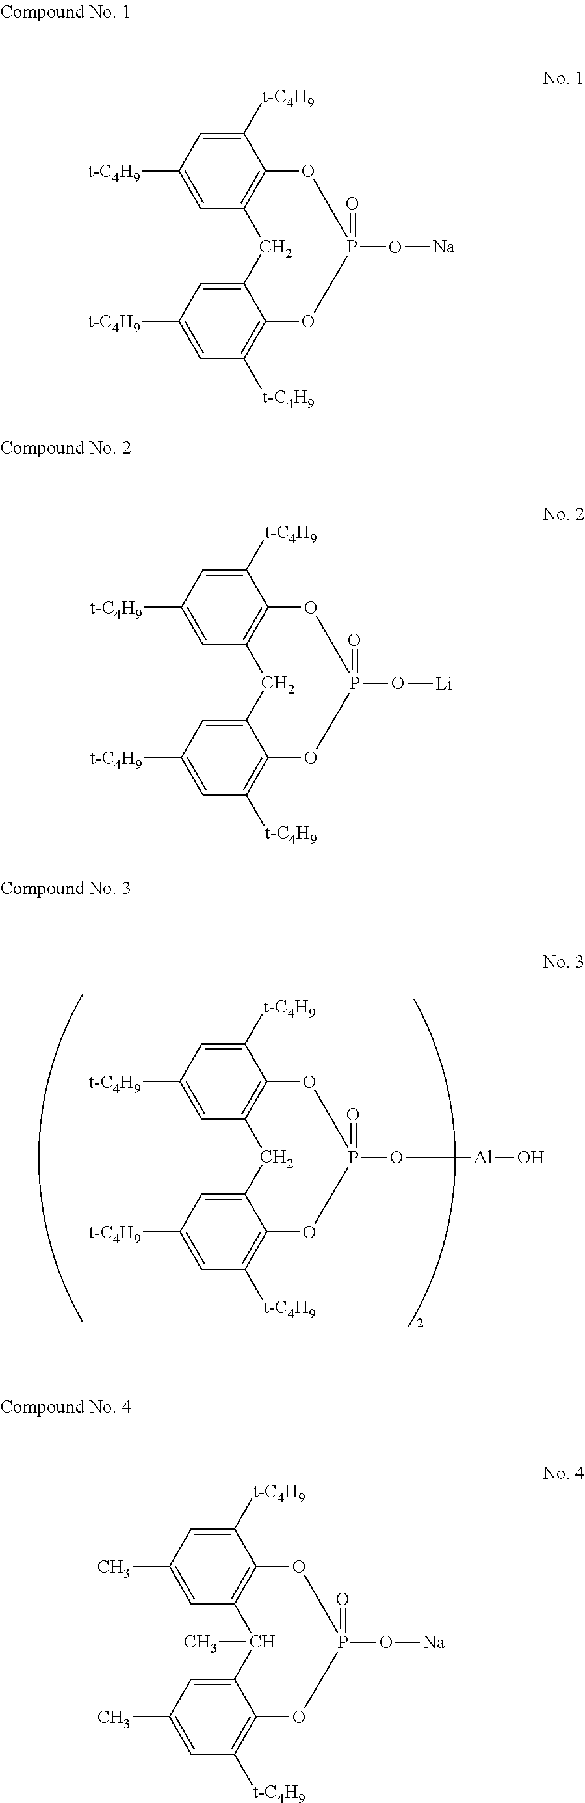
C1([t-C4H9])=CC([t-C4H9])=CC2=C1OP(O[Al]O)(=O)OC1=C([t-C4H9])C=C([t-C4H9])C=C1C2.C1([t-C4H9])=CC([t-C4H9])=CC2=C1OP(O[Na])(=O)OC1=C([t-C4H9])C=C([t-C4H9])C=C1C2.C1([t-C4H9])=CC([t-C4H9])=CC2=C1OP(O[Li])(=O)OC1=C([t-C4H9])C=C([t-C4H9])C=C1C2.C1([t-C4H9])=CC(C)=CC2=C1OP(O[Na])(=O)OC1=C([t-C4H9])C=C(C)C=C1C2C
